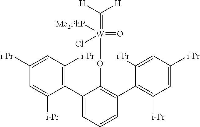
C1(C2=CC=CC(C3=C([i-Pr])C=C([i-Pr])C=C3[i-Pr])=C2O[W](=C([H])[H])([Me2PhP])(Cl)=O)=C([i-Pr])C=C([i-Pr])C=C1[i-Pr]
